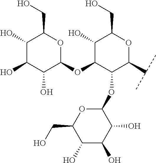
C1(O)C(O)C(O)C(OC2C(O)C(CO)OC(C(C)C)C2OC2OC(CO)C(O)C(O)C2O)OC1CO
